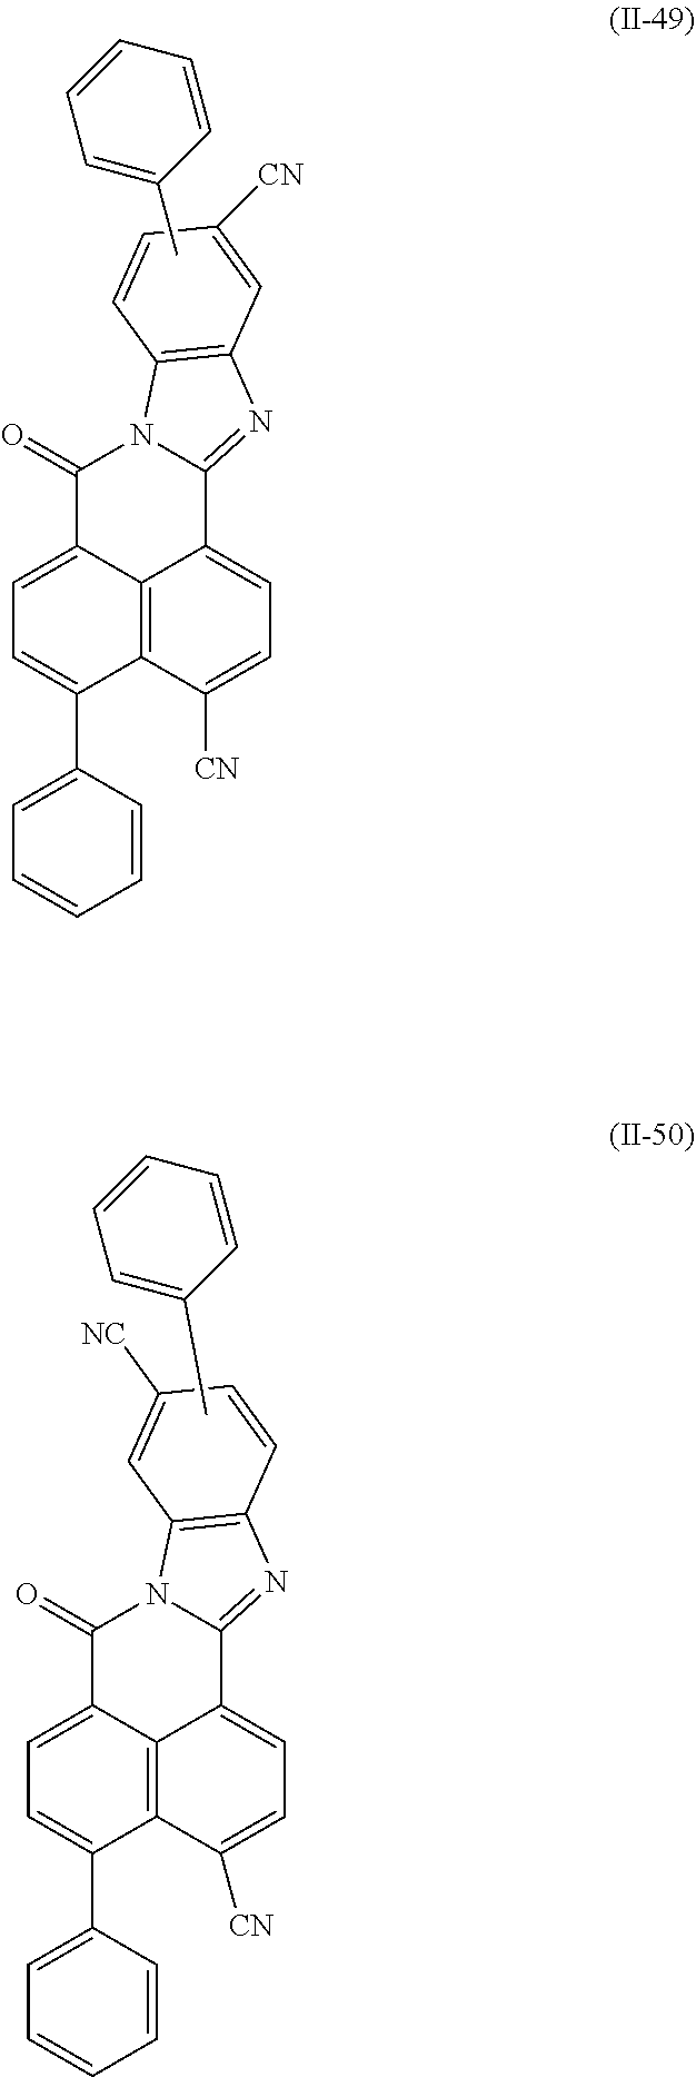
C1(=O)C2=CC=C(C3=CC=CC=C3)C3=C2C(=CC=C3[CN])C2=NC3=C(N12)C=CC([CN])=C3.C1=C(C)C=CC=C1.C1(=O)C2=CC=C(C3=CC=CC=C3)C3=C2C(=CC=C3[CN])C2=NC3=C(N12)C=C([NC])C=C3.C1=C(C)C=CC=C1
